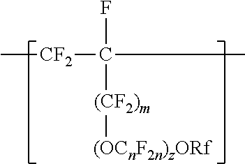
C[CF2]C(C)(F)[(CF2)m][(OCnF2n)zORf]
